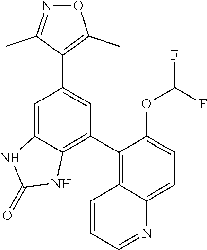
C1(C2=C3C(=CC=C2OC(F)F)N=CC=C3)=C2C(=CC(C3=C(C)ON=C3C)=C1)NC(=O)N2
